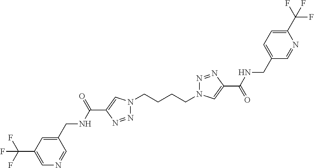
N1(CCCCN2N=NC(C(=O)NCC3=CC=C(C(F)(F)F)N=C3)=C2)N=NC(C(NCC2=CC(C(F)(F)F)=CN=C2)=O)=C1
